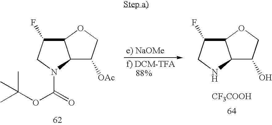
C12C([OAc])COC1C(F)CN2C(=O)OC(C)(C)C.C12C(O)COC1C(F)CN2.[CF3COOH]
